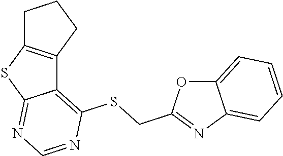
C12=C(SCC3=NC4=CC=CC=C4O3)N=CN=C1SC1=C2CCC1
